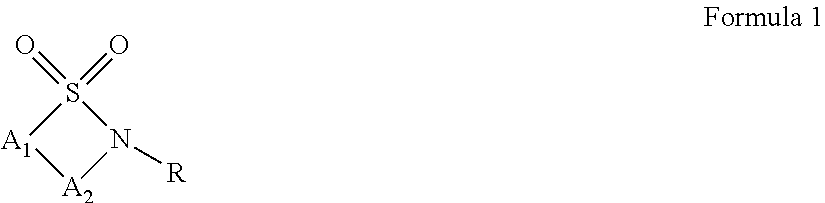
S1(=O)(=O)[A1][A2]N1[R]
